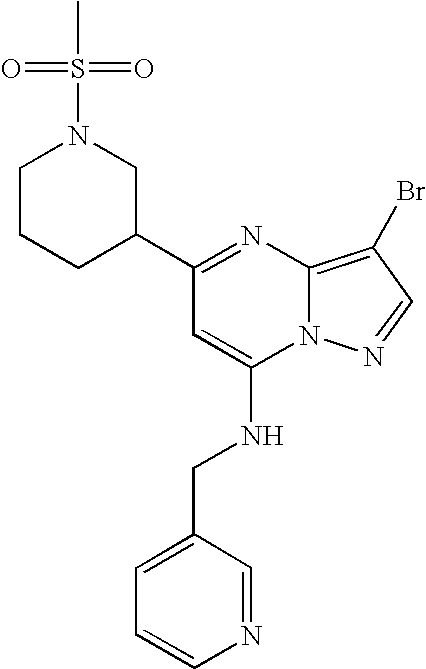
C1(C2CN(S(=O)(=O)C)CCC2)=NC2=C(Br)C=NN2C(NCC2=CC=CN=C2)=C1
